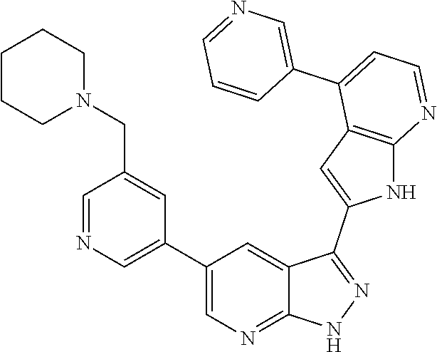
C1(C2=CN=CC(CN3CCCCC3)=C2)=CN=C2C(=C1)C(C1=CC3=C(N1)N=CC=C3C1=CN=CC=C1)=NN2
